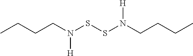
N(SSN(CCCC)[H])(CCCC)[H]
